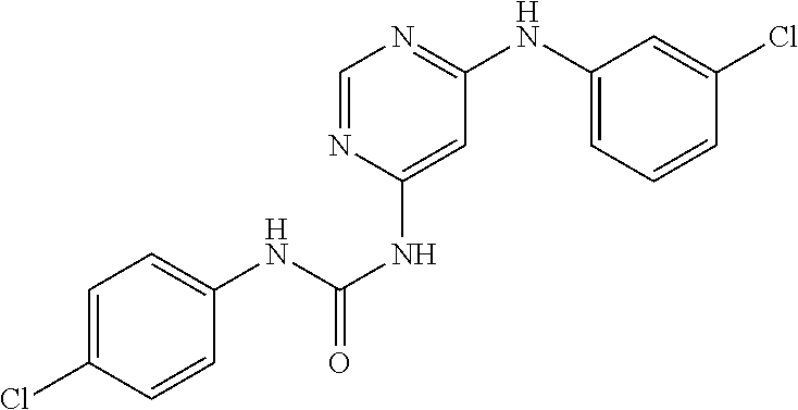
C1=NC(NC(=O)NC2=CC=C(Cl)C=C2)=CC(NC2=CC=CC(Cl)=C2)=N1
